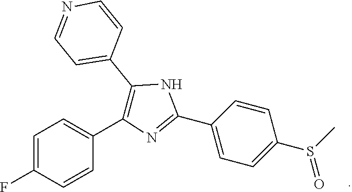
C1(C2=NC(C3=CC=C(F)C=C3)=C(C3=CC=NC=C3)N2)=CC=C(S(C)=O)C=C1
